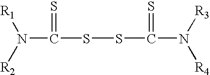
[R1]N([R2])C(SSC(N([R3])[R4])=S)=S
